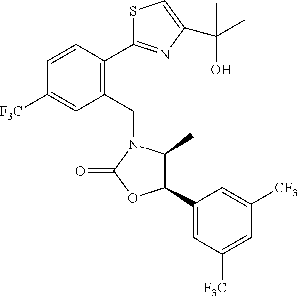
C1(CN2C(C)C(C3=CC([F3C])=CC([CF3])=C3)OC2=O)=C(C2=NC(C(O)(C)C)=CS2)C=CC([F3C])=C1
